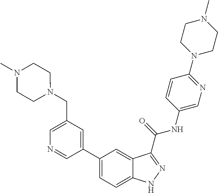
C1(CN2CCN(C)CC2)=CN=CC(C2=CC=C3C(=C2)C(C(NC2=CN=C(N4CCN(C)CC4)C=C2)=O)=NN3)=C1
